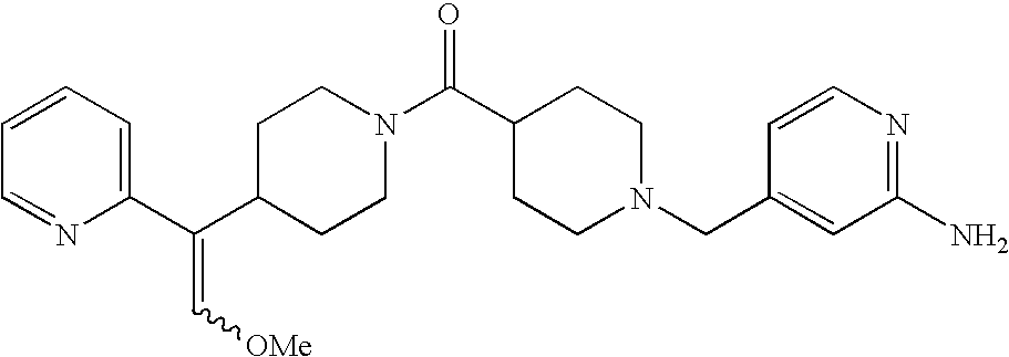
C1=CC=C(C(C2CCN(C(C3CCN(CC4=CC(N)=NC=C4)CC3)=O)CC2)=C[OMe])N=C1
